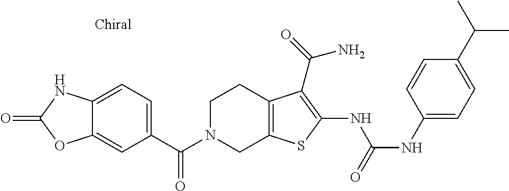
C1(C(N2CC3=C(CC2)C(C(=O)N)=C(NC(NC2=CC=C(C(C)C)C=C2)=O)S3)=O)=CC=C2C(=C1)OC(=O)N2
